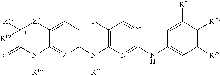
C1([R23])=C([R22])C([R21])=CC(NC2=NC(N(C3=CC=C4C(=[Z1]3)N([R16])C(=O)C([R20])([R19])[Z2]4)[R4])=C(F)C=N2)=C1
